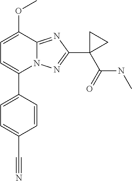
C1=C(OC)C2=NC(C3(C(=O)NC)CC3)=NN2C(C2=CC=C(C#N)C=C2)=C1
